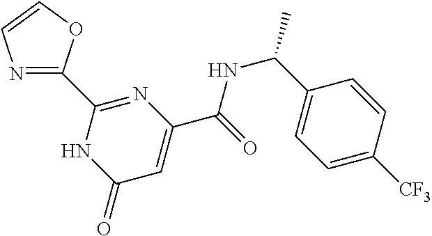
N1=C(C2=NC(C(=O)NC(C)C3=CC=C([CF3])C=C3)=CC(=O)N2)OC=C1
